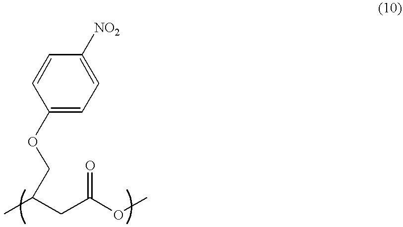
C1(OCC(C)CC(OC)=O)=CC=C([NO2])C=C1
